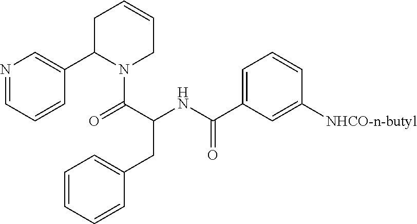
N1=CC=CC(C2N(C(C(NC(=O)C3=CC=CC([NHCO-n-butyl])=C3)CC3=CC=CC=C3)=O)CC=CC2)=C1
